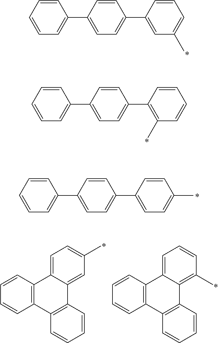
C1=CC=CC=C1C1=CC=C(C2=CC(C)=CC=C2)C=C1.C1=CC=CC=C1C1=CC=C(C2=CC=C(C)C=C2)C=C1.C1=CC=CC=C1C1=CC=C(C2=C(C)C=CC=C2)C=C1.C1=CC2=C(C=C1)C1=C(C3=CC(C)=CC=C23)C=CC=C1.C1=CC2=C(C=C1)C1=C(C3=C(C)C=CC=C23)C=CC=C1
